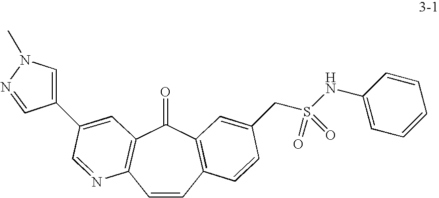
C1=CC2=C(C(=O)C3=C1N=CC(C1=CN(C)N=C1)=C3)C=C(CS(NC1=CC=CC=C1)(=O)=O)C=C2
